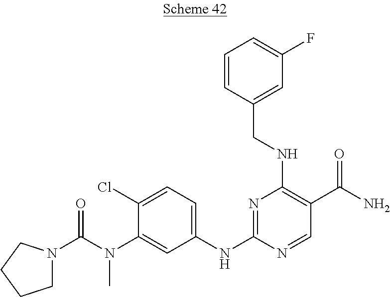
O=C(N(C1=CC(NC2=NC(NCC3=CC(F)=CC=C3)=C(C(N)=O)C=N2)=CC=C1Cl)C)N1CCCC1
